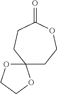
C1(=O)CCC2(CCO1)OCCO2
